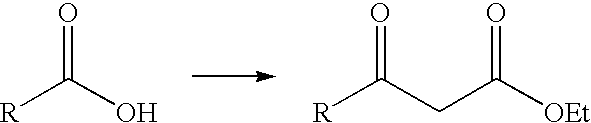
O=C(O)[R].[R]C(CC([OEt])=O)=O
